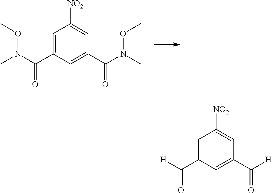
C1=C(C(N(C)OC)=O)C=C(C(=O)N(C)OC)C=C1[NO2].C1=C(C([H])=O)C=C(C(=O)[H])C=C1[NO2]
